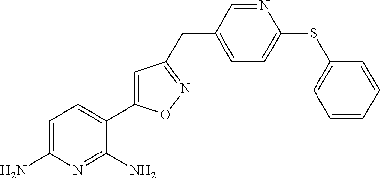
C1=C(N)N=C(N)C(C2=CC(CC3=CC=C(SC4=CC=CC=C4)N=C3)=NO2)=C1
